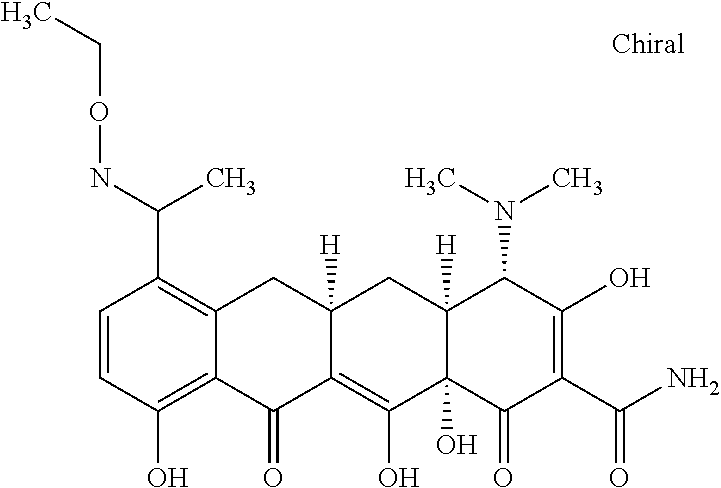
C1=CC(O)=C2C(=C1C(C)NOCC)CC1([H])C(=C(O)C3(O)C([H])(C1)C(N(C)C)C(O)=C(C(N)=O)C3=O)C2=O
